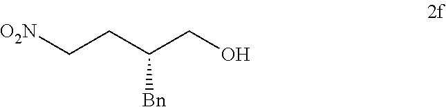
[O2N]CCC(CO)[Bn]
